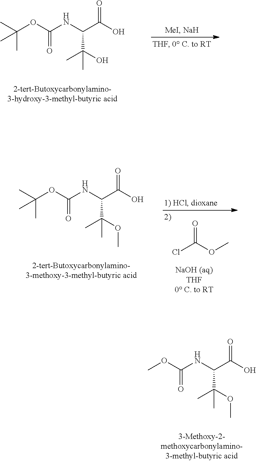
C(OC(NC(C(O)=O)C(O)(C)C)=O)(C)(C)C.COC(NC(C(O)=O)C(OC)(C)C)=O.ClC(OC)=O.C(OC(NC(C(O)=O)C(OC)(C)C)=O)(C)(C)C
